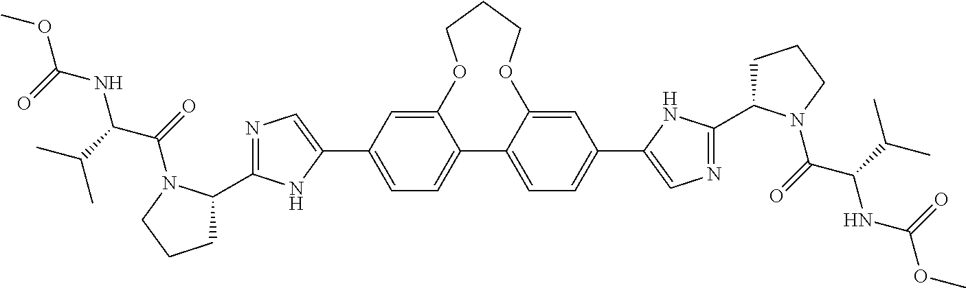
C12=CC(C3=CN=C(C4CCCN4C(=O)C(C(C)C)NC(OC)=O)N3)=CC=C1C1=CC=C(C3=CN=C(C4CCCN4C(=O)C(C(C)C)NC(OC)=O)N3)C=C1OCCCO2
